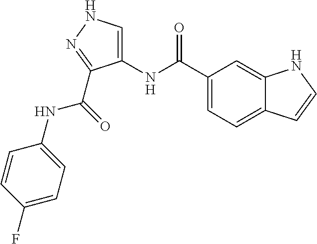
C1(C(NC2=CNN=C2C(=O)NC2=CC=C(F)C=C2)=O)=CC=C2C(=C1)NC=C2
